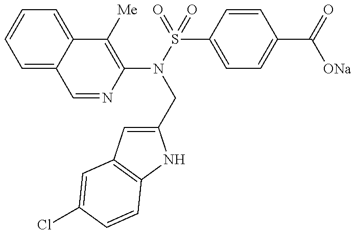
C1=NC(N(S(=O)(=O)C2=CC=C(C(=O)[ONa])C=C2)CC2=CC3=C(N2)C=CC(Cl)=C3)=C([Me])C2=CC=CC=C12
